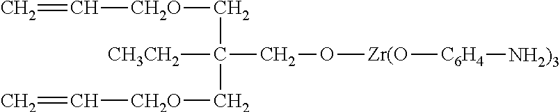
C=C[CH2O]CC(C[CH2O]C=C)([CH3CH2])CO[Zr(O][C6H4][NH2)3]
